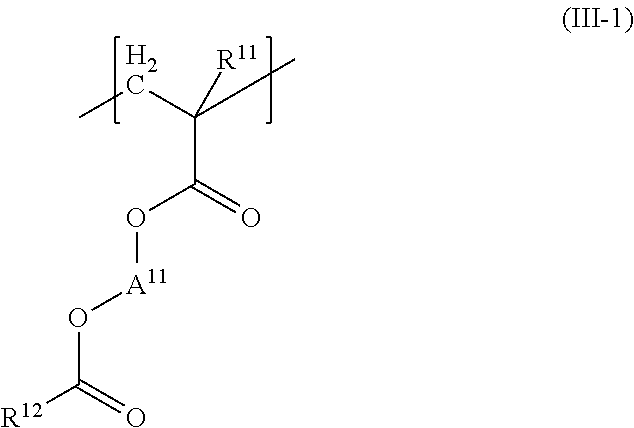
CCC(C)([R11])C(=O)O[A11]OC([R12])=O
